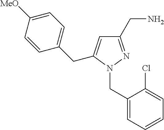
C1(CN2N=C(CN)C=C2CC2=CC=C([MeO])C=C2)=CC=CC=C1Cl
